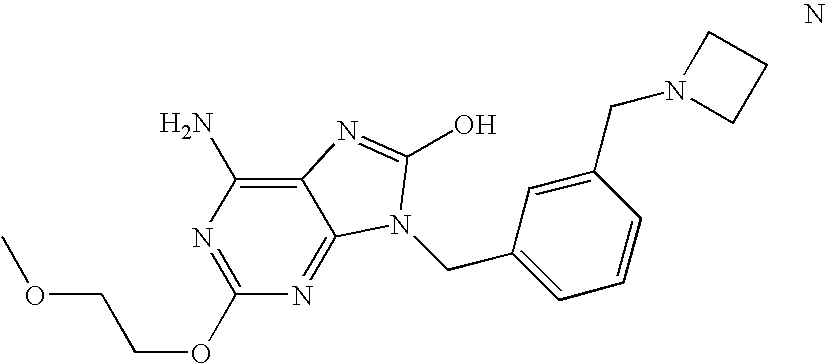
C1(OCCOC)=NC(N)=C2C(=N1)N(CC1=CC=CC(CN3CCC3)=C1)C(O)=N2
